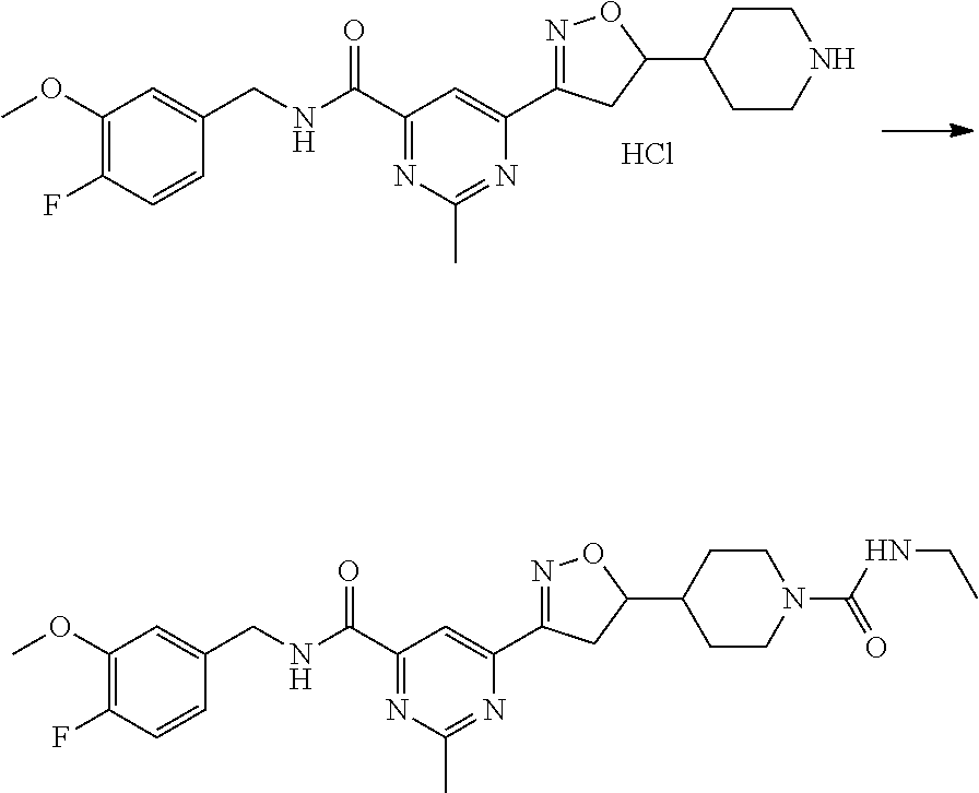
C1(OC)=C(F)C=CC(CNC(C2=NC(C)=NC(C3=NOC(C4CCNCC4)C3)=C2)=O)=C1.Cl.C1(OC)=C(F)C=CC(CNC(C2=NC(C)=NC(C3=NOC(C4CCN(C(=O)NCC)CC4)C3)=C2)=O)=C1
